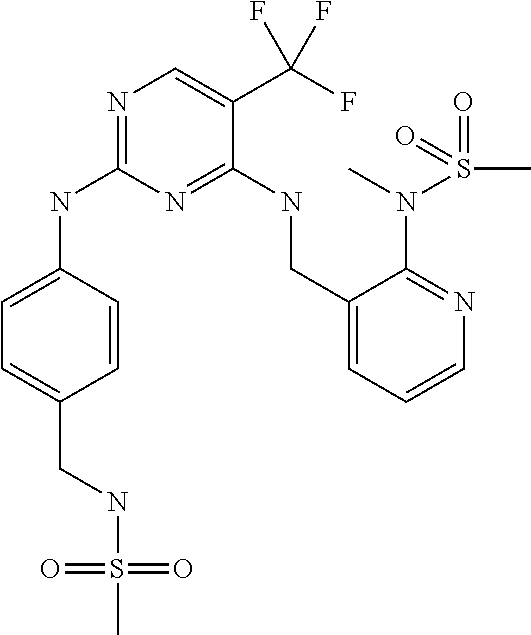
C1=C(NC2=NC=C(C(F)(F)F)C(NCC3=CC=CN=C3N(C)S(=O)(=O)C)=N2)C=CC(CNS(=O)(C)=O)=C1
